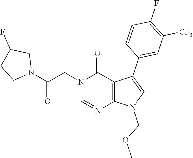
C1=NC2=C(C(C3=CC([CF3])=C(F)C=C3)=CN2COC)C(=O)N1CC(N1CCC(F)C1)=O
